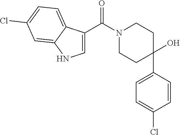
C1=C(C(N2CCC(O)(C3=CC=C(Cl)C=C3)CC2)=O)C2=CC=C(Cl)C=C2N1
